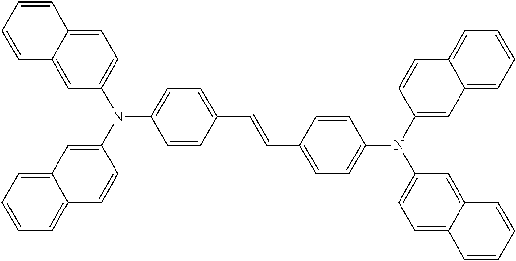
C12=CC(N(C3=CC4=CC=CC=C4C=C3)C3=CC=C(C=CC4=CC=C(N(C5=CC6=CC=CC=C6C=C5)C5=CC=C6C(=C5)C=CC=C6)C=C4)C=C3)=CC=C1C=CC=C2
